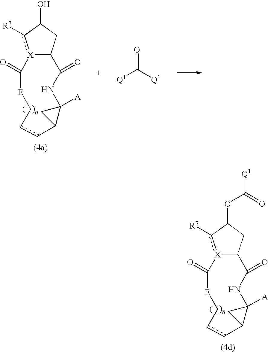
[X]12c([R7])C(OC(=O)[Q1])CC1C(=O)NC1([A])CC1ccC[E]C2=O.[X]12c([R7])C(O)CC1C(=O)NC1([A])CC1ccC[E]C2=O.[Q1]C([Q1])=O
